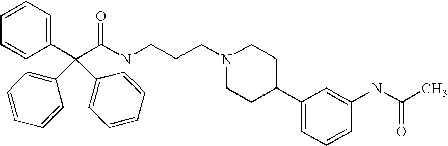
C1=CC=C(C(C(NCCCN2CCC(C3=CC=CC(NC(C)=O)=C3)CC2)=O)(C2=CC=CC=C2)C2=CC=CC=C2)C=C1
